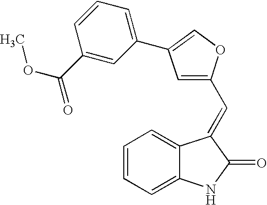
C1=CC=C2C(=C1)C(=CC1=CC(C3=CC=CC(C(=O)OC)=C3)=CO1)C(=O)N2
